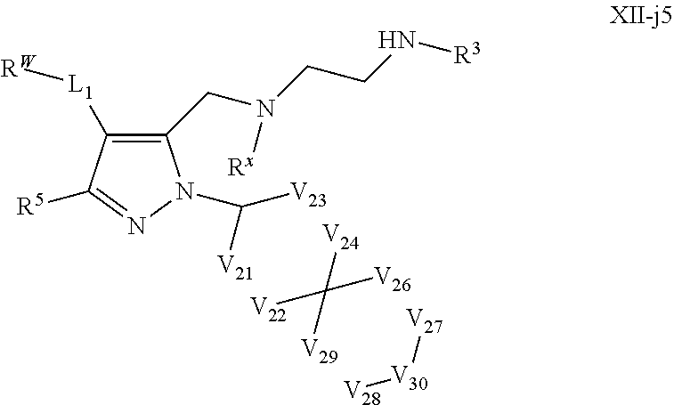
C1(CN(CCN[R3])[Rx])=C([L1][RW])C([R5])=NN1C([V21])[V23].[V22]C([V24])([V29])[V26].[V28][V30][V27]
